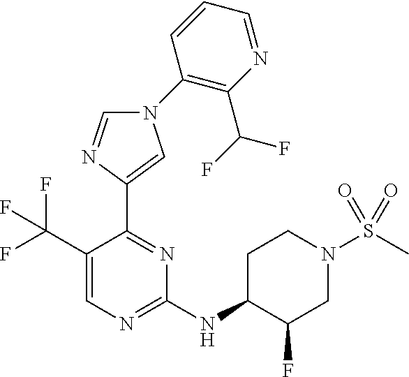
C1(NC2C(F)CN(S(C)(=O)=O)CC2)=NC=C(C(F)(F)F)C(C2=CN(C3=C(C(F)F)N=CC=C3)C=N2)=N1
